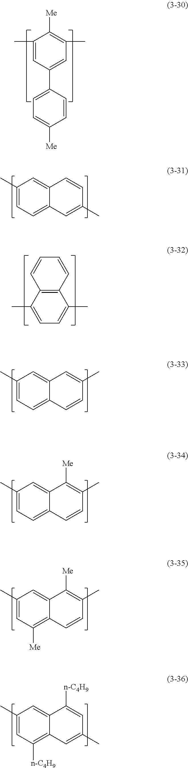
C1(C)=CC(C2=CC=C([Me])C=C2)=CC(C)=C1[Me].C1(C)=CC=C2C(=C1)C=CC(C)=C2.C1=CC2=C(C=C1)C(C)=CC=C2C.C1(C)=CC=C2C(=C1)C=C(C)C=C2.C1(C)=CC=C2C(=C1)C([Me])=C(C)C=C2.C1(C)=CC([Me])=C2C(=C1)C([Me])=C(C)C=C2.C1(C)=CC([n-C4H9])=C2C(=C1)C([n-C4H9])=CC(C)=C2
